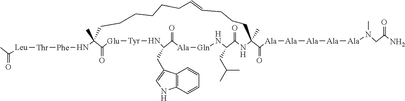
C(=O)([Leu][Thr][Phe]NC1(C)C(=O)[Glu][Tyr]NC(CC2=CNC3=C2C=CC=C3)C(=O)[Ala][Gln]NC(CC(C)C)C(=O)NC(C([Ala][Ala][Ala][Ala][Ala]N(C)CC(=O)N)=O)(C)CCCC=CCCCCCC1)C
